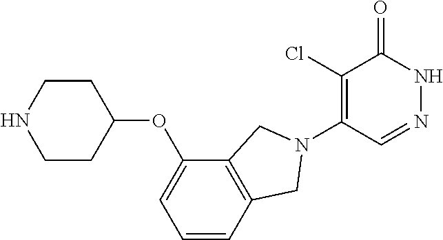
C1(Cl)=C(N2CC3=C(C(OC4CCNCC4)=CC=C3)C2)C=NNC1=O
